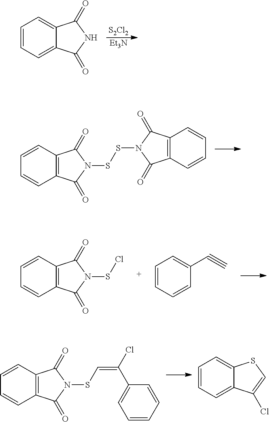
[S2Cl2].[Et3N].C1=CC=C2C(=C1)C(=O)NC2=O.C1=CC2=C(C=C1)C(=O)N(SSN1C(=O)C3=C(C=CC=C3)C1=O)C2=O.C1=CC2=C(C=C1)C(=O)N(SCl)C2=O.C1=CC=CC(C#C)=C1.C1=CC2=C(C=C1)C(=O)N(SC=C(C1=CC=CC=C1)Cl)C2=O.C1=CC=C2C(=C1)SC=C2Cl
